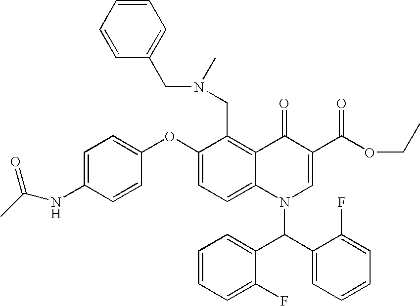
C1(OC2=CC=C(NC(C)=O)C=C2)=CC=C2C(=C1CN(C)CC1=CC=CC=C1)C(=O)C(C(OCC)=O)=CN2C(C1=CC=CC=C1F)C1=CC=CC=C1F
